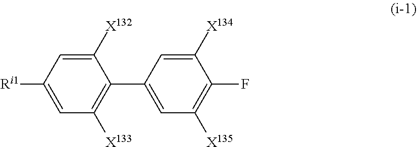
C1([X132])=CC([Ri1])=CC([X133])=C1C1=CC([X135])=C(F)C([X134])=C1
